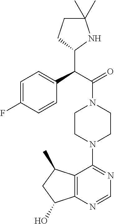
C1=C(F)C=CC(C(C(=O)N2CCN(C3=NC=NC4=C3C(C)CC4O)CC2)C2NC(C)(C)CC2)=C1
